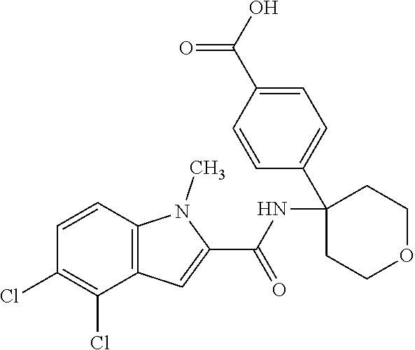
C12=C(C=CC(Cl)=C1Cl)N(C)C(C(NC1(C3=CC=C(C(O)=O)C=C3)CCOCC1)=O)=C2
